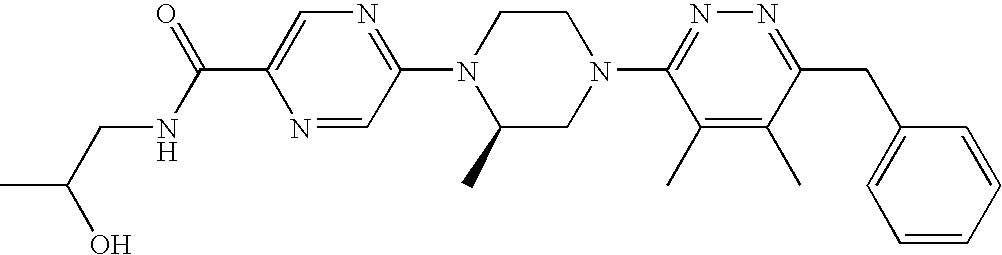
N1=CC(N2C(C)CN(C3=NN=C(CC4=CC=CC=C4)C(C)=C3C)CC2)=NC=C1C(=O)NCC(C)O
